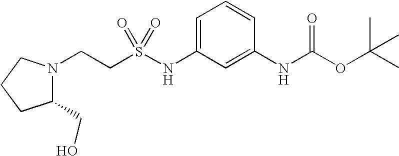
C(CS(NC1=CC=CC(NC(OC(C)(C)C)=O)=C1)(=O)=O)N1C(CO)CCC1
